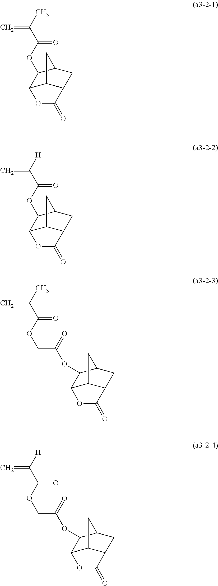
C=C(C(=O)OC1C2C3C(CC1C3)C(=O)O2)C.C=C(C(=O)OC1C2C3C(CC1C3)C(=O)O2)[H].C=C(C(=O)OCC(=O)OC1C2C3C(CC1C3)C(=O)O2)C.C=C(C(=O)OCC(=O)OC1C2C3C(CC1C3)C(=O)O2)[H]
